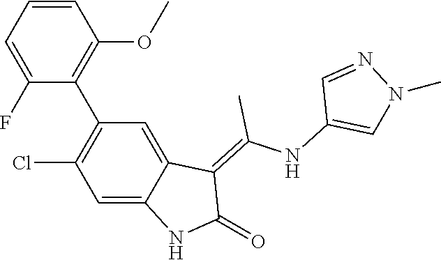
C1=CC=C(F)C(C2=C(Cl)C=C3C(=C2)C(=C(NC2=CN(C)N=C2)C)C(=O)N3)=C1OC
